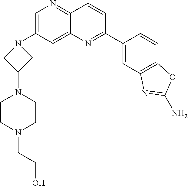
C1=C(N2CC(N3CCN(CCO)CC3)C2)C=C2C(=N1)C=CC(C1=CC3=C(C=C1)OC(N)=N3)=N2
